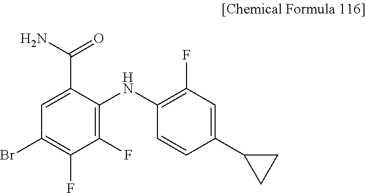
BrC1=C(F)C(F)=C(NC2=C(F)C=C(C3CC3)C=C2)C(C(N)=O)=C1
